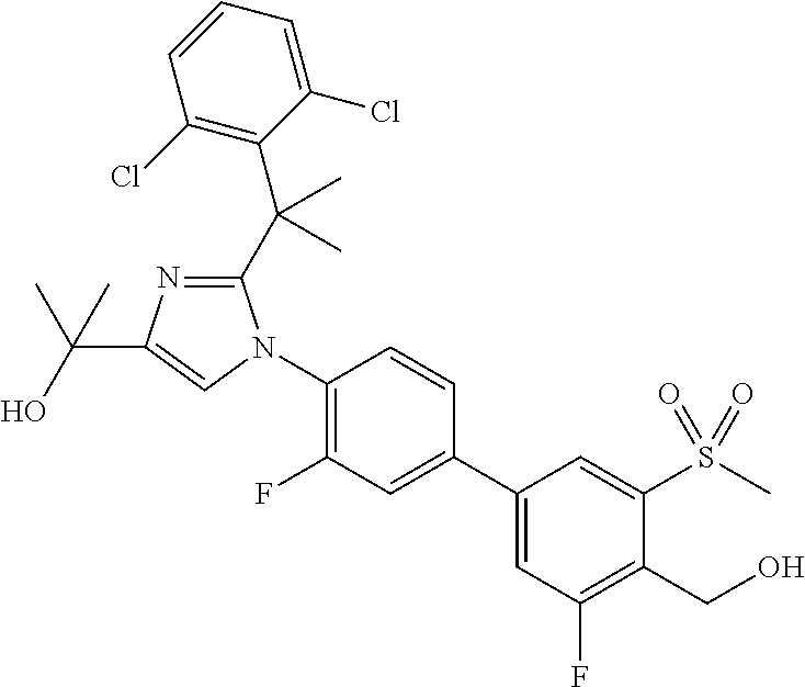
C1(C(C2=C(Cl)C=CC=C2Cl)(C)C)=NC(C(O)(C)C)=CN1C1=C(F)C=C(C2=CC(F)=C(CO)C(S(C)(=O)=O)=C2)C=C1
